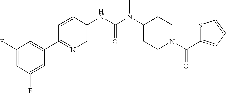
C1(F)=CC(F)=CC(C2=NC=C(NC(N(C3CCN(C(=O)C4=CC=CS4)CC3)C)=O)C=C2)=C1
